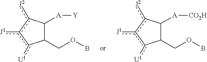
C1(COB)C([A][Y])c([J2])c([J1])c1[U1].C1(COB)C([A][CO2H])c([J2])c([J1])c1[U1]
